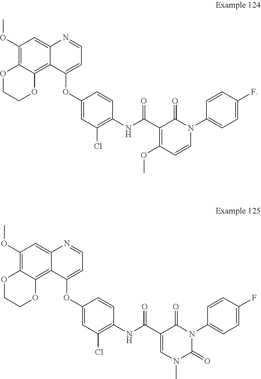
C1(OC)=C2C(=C3C(=C1)N=CC=C3OC1=CC(Cl)=C(NC(C3=C(OC)C=CN(C4=CC=C(F)C=C4)C3=O)=O)C=C1)OCCO2.C1(OC)=C2C(=C3C(=C1)N=CC=C3OC1=CC(Cl)=C(NC(C3=CN(C)C(=O)N(C4=CC=C(F)C=C4)C3=O)=O)C=C1)OCCO2
